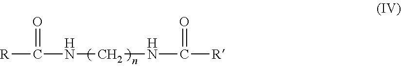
[R]C(NCNC([R])=O)=O
